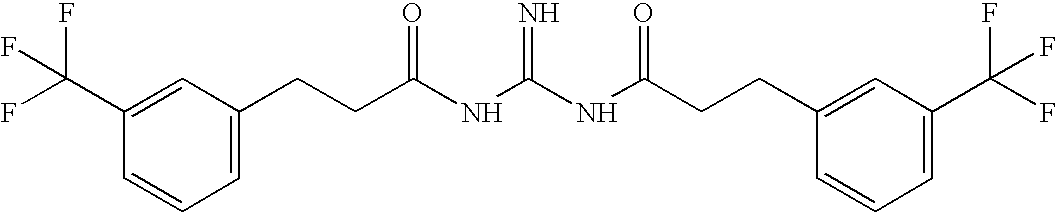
C1(C(F)(F)F)=CC(CCC(NC(NC(CCC2=CC(C(F)(F)F)=CC=C2)=O)=N)=O)=CC=C1
